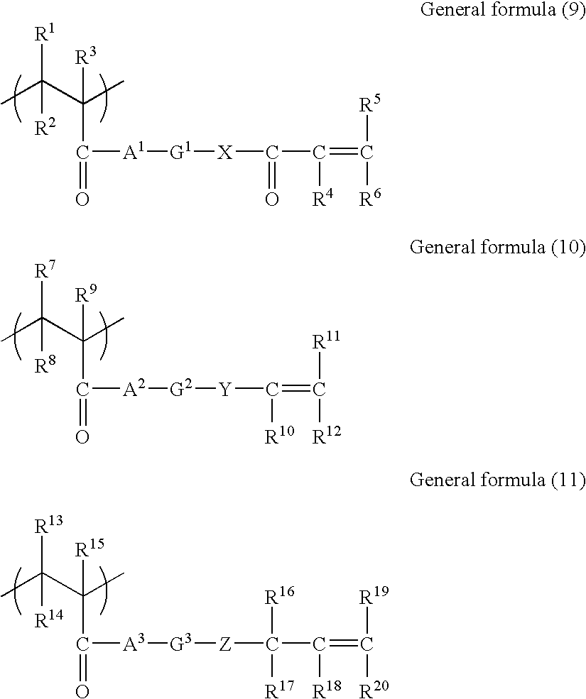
CC(C(C)([R3])C([A1][G1][X]C(C(=C([R5])[R6])[R4])=O)=O)([R1])[R2].CC(C(C)([R9])C([A2][G2][Y]C(=C([R11])[R12])[R10])=O)([R7])[R8].CC(C(C)([R15])C([A3][G3][Z]C(C(=C([R19])[R20])[R18])([R16])[R17])=O)([R13])[R14]
